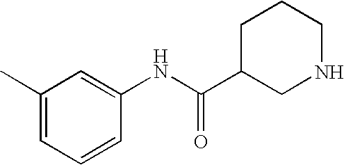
C1(C)=CC=CC(NC(C2CNCCC2)=O)=C1
